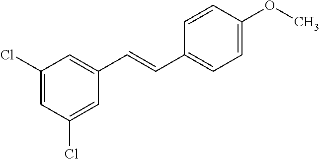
C1(Cl)=CC(Cl)=CC(C=CC2=CC=C(OC)C=C2)=C1
